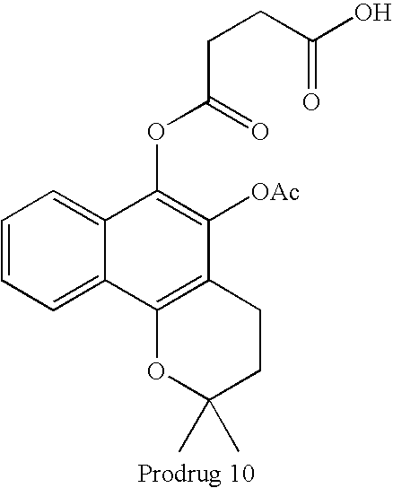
C1=CC=C2C(=C1)C(OC(=O)CCC(O)=O)=C([OAc])C1=C2OC(C)(C)CC1
